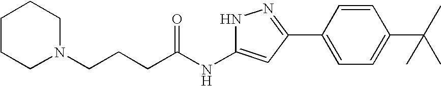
C(NC1=CC(C2=CC=C(C(C)(C)C)C=C2)=NN1)(=O)CCCN1CCCCC1
